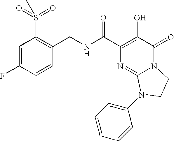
C1=C(F)C=CC(CNC(C2=C(O)C(=O)N3C(=N2)N(C2=CC=CC=C2)CC3)=O)=C1S(=O)(=O)C
